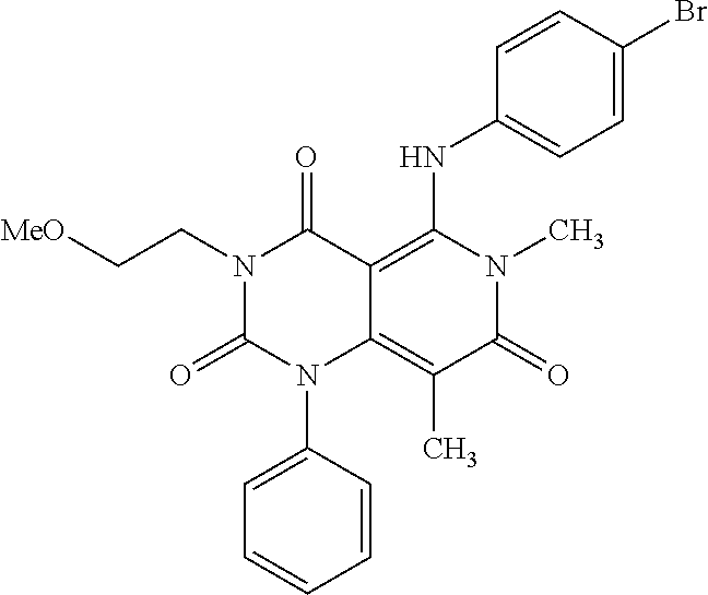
N1(CC[OMe])C(=O)N(C2=CC=CC=C2)C2=C(C)C(=O)N(C)C(NC3=CC=C(Br)C=C3)=C2C1=O
